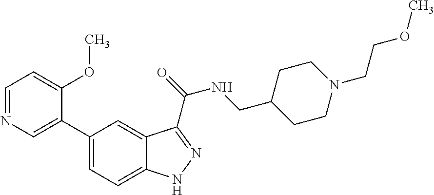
C1(C2=CN=CC=C2OC)=CC=C2C(=C1)C(C(=O)NCC1CCN(CCOC)CC1)=NN2
